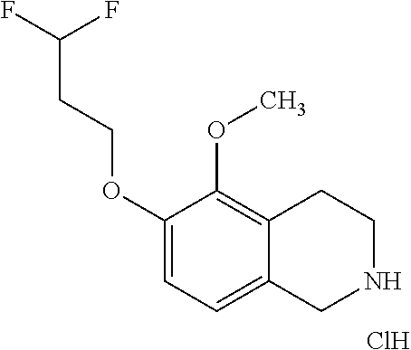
C1(OCCC(F)F)=CC=C2C(=C1OC)CCNC2.Cl
